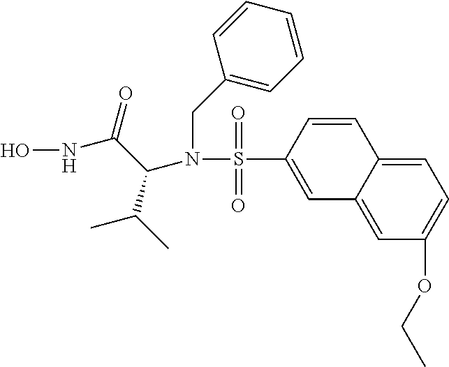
ONC(C(C(C)C)N(CC1=CC=CC=C1)S(C1=CC2=CC(OCC)=CC=C2C=C1)(=O)=O)=O
